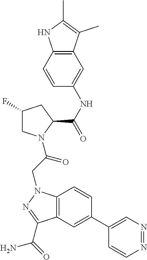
C12=C(C=C(C3=CN=NC=C3)C=C1)C(C(=O)N)=NN2CC(N1CC(F)CC1C(NC1=CC2=C(C=C1)NC(C)=C2C)=O)=O
